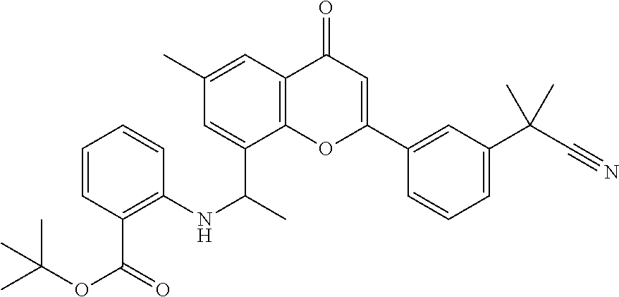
CC(C)(C)OC(C1=C(NC(C2=CC(C)=CC3=C2OC(C2=CC(C(C)(C)C#N)=CC=C2)=CC3=O)C)C=CC=C1)=O
